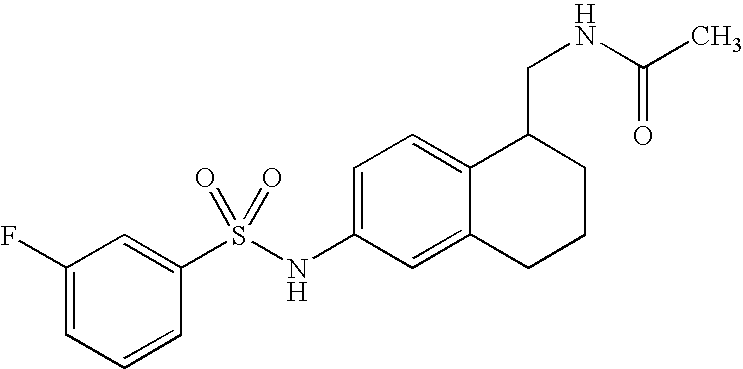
C1(F)=CC=CC(S(NC2=CC=C3C(=C2)CCCC3CNC(C)=O)(=O)=O)=C1
